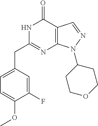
N1C(CC2=CC=C(OC)C(F)=C2)=NC2=C(C1=O)C=NN2C1CCOCC1
